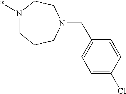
N1(*)CCCN(CC2=CC=C(Cl)C=C2)CC1
